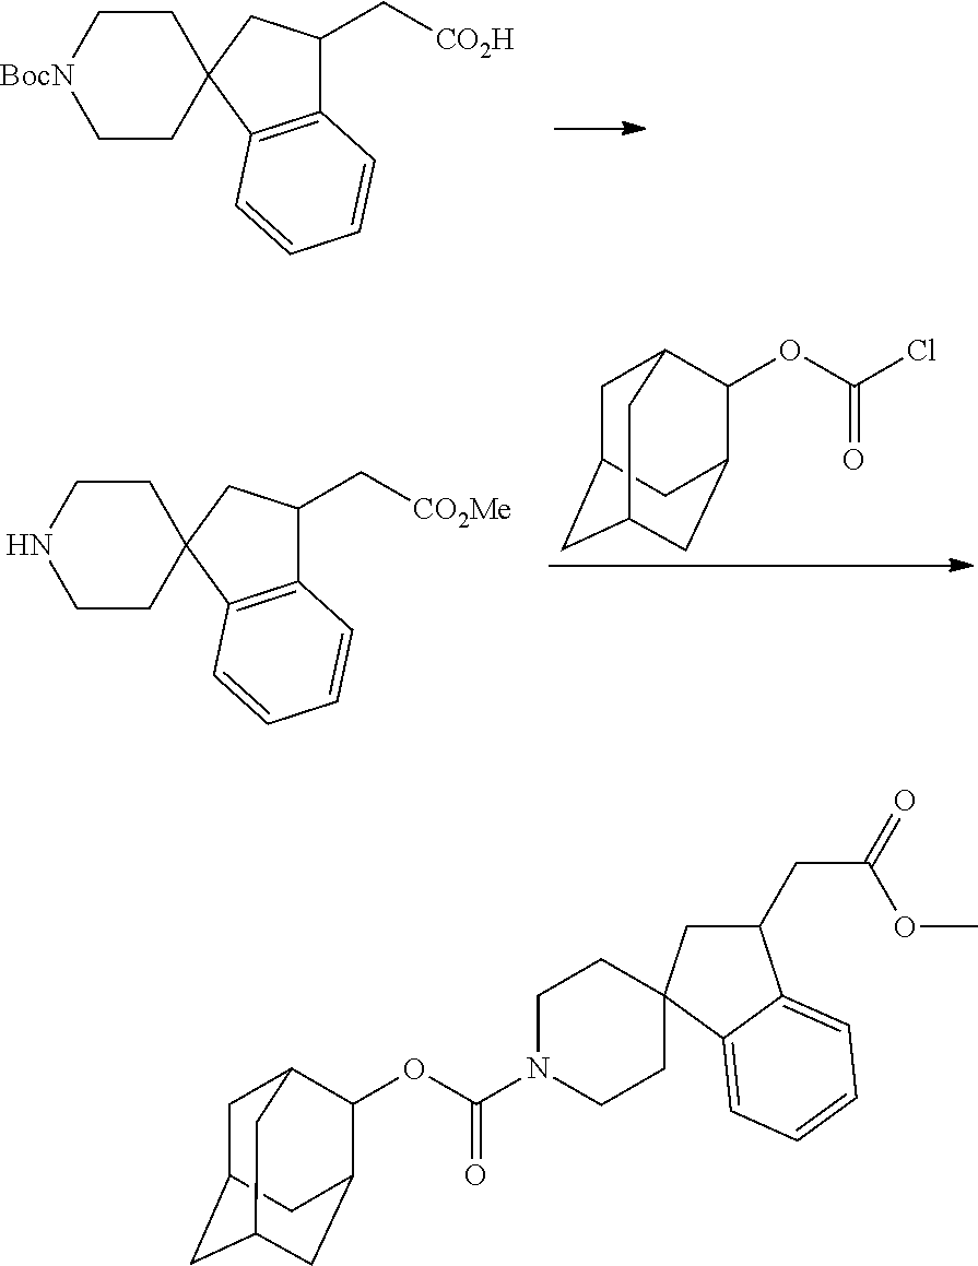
C1CC2(CC[BocN]1)C1=C(C(C[CO2H])C2)C=CC=C1.C1C2CC3CC(C(OC(=O)Cl)C1C3)C2.C1CC2(CCN1)C1=C(C(C[CO2Me])C2)C=CC=C1.C1C2CC3CC(C(OC(=O)N4CCC5(CC4)CC(CC(OC)=O)C4=CC=CC=C54)C1C3)C2
